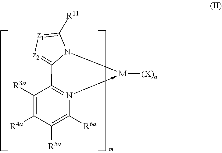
C1([R3a])=C([R4a])C([R5a])=C([R6a])N2->[M]([(X)n])N3C(=[z2][z1]=C3[R11])C=21
